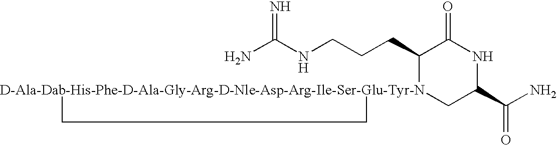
NC(NCCCC1[D-Ala-Dab-His-Phe-D-Ala-Gly-Arg-D-Nle-Asp-Arg-Ile-Ser-Glu-Tyr-N]2(CC(C(N)=O)NC1=O)CC2)=N
